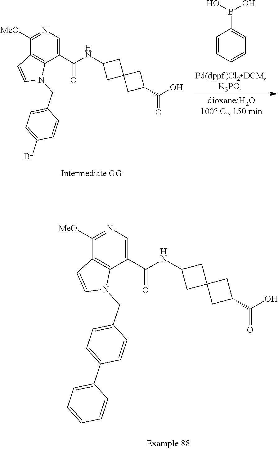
N1=C([MeO])C2=C(C(C(NC3CC4(C3)CC(C(O)=O)C4)=O)=C1)N(CC1=CC=C(C3=CC=CC=C3)C=C1)C=C2.C1=CC=CC=C1B(O)O.N1=C([MeO])C2=C(C(C(NC3CC4(C3)CC(C(O)=O)C4)=O)=C1)N(CC1=CC=C(Br)C=C1)C=C2
